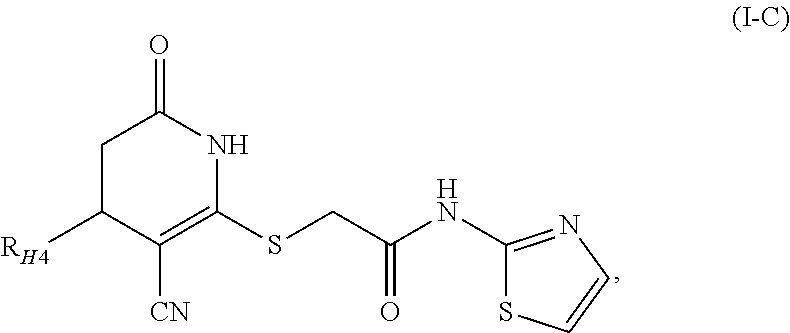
C1C([RH4])C([CN])=C(SCC(NC2=NC=CS2)=O)NC1=O
